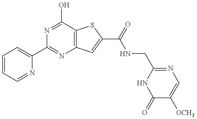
C1=CC=NC(C2=NC3=C(C(O)=N2)SC(C(NCC2=NC=C([OCH3])C(=O)N2)=O)=C3)=C1
